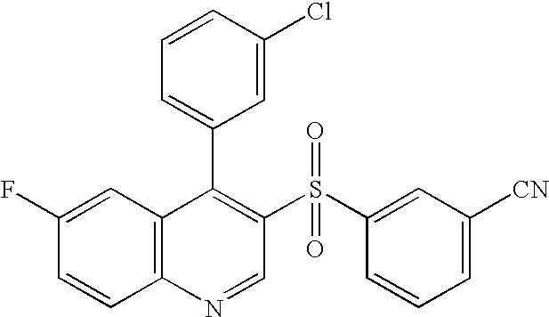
C12=C(C=C(F)C=C1)C(C1=CC=CC(Cl)=C1)=C(S(C1=CC([CN])=CC=C1)(=O)=O)C=N2
